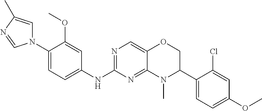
C1(N2C=C(C)N=C2)=CC=C(NC2=NC=C3C(=N2)N(C)C(C2=CC=C(OC)C=C2Cl)CO3)C=C1OC
